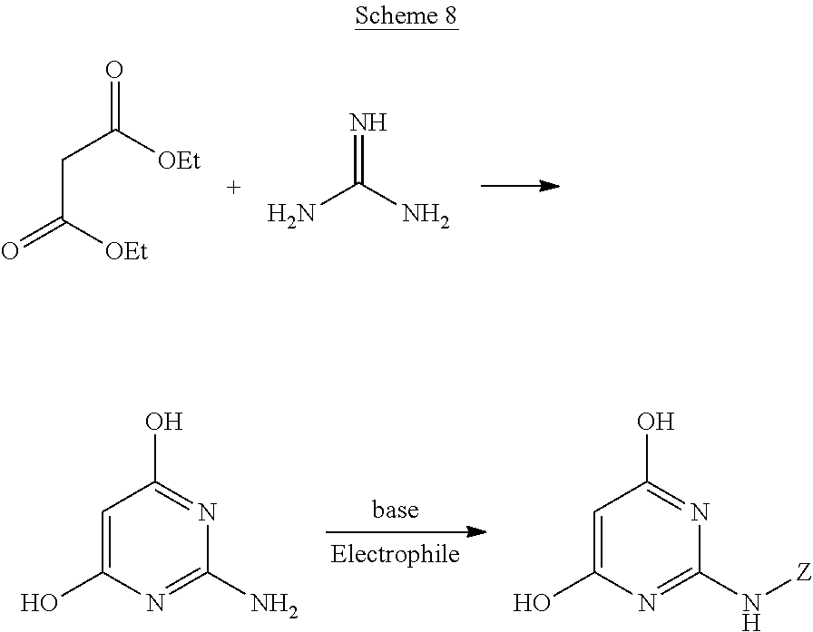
O=C([OEt])CC(=O)[OEt].N=C(N)N.C1=C(O)N=C(N)N=C1O.C1=C(O)N=C(N[Z])N=C1O
